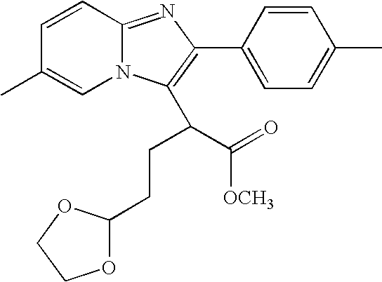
C1=CC2=NC(C3=CC=C(C)C=C3)=C(C(C(=O)[OCH3])CCC3OCCO3)N2C=C1C
